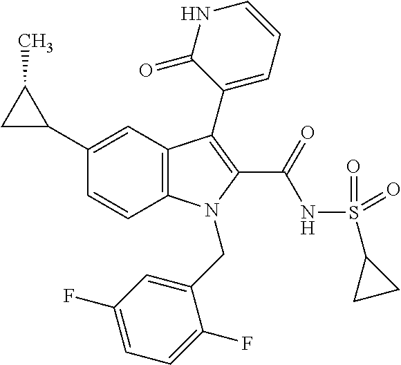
C12=C(C=C(C3C(C)C3)C=C1)C(C1=CC=CNC1=O)=C(C(=O)NS(C1CC1)(=O)=O)N2CC1=CC(F)=CC=C1F
